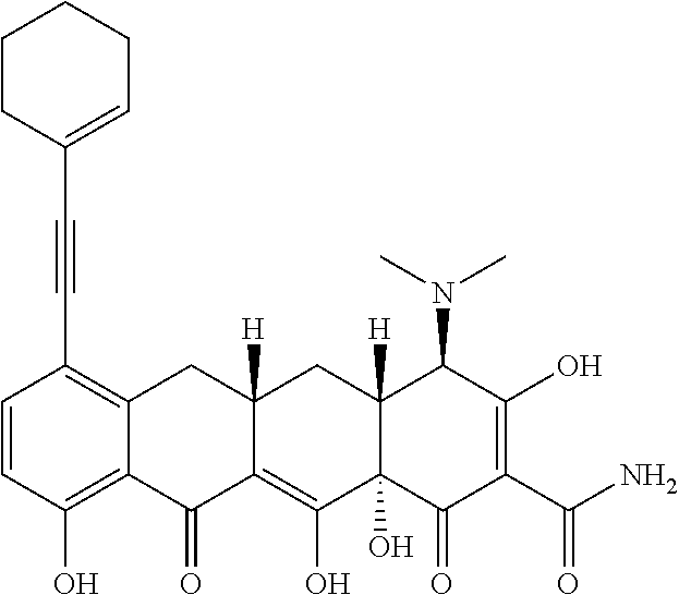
C1=CC(O)=C2C(=C1C#CC1=CCCCC1)CC1([H])C(=C(O)C3(O)C([H])(C1)C(N(C)C)C(O)=C(C(N)=O)C3=O)C2=O
